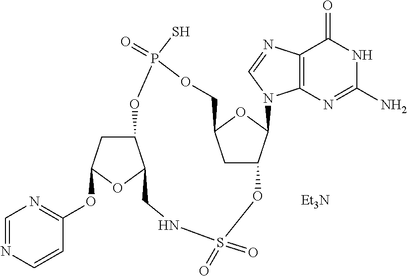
[Et3N].C12CC(OC3=NC=NC=C3)OC1CNS(=O)(=O)OC1CC(OC1N1C3=C(C(=O)NC(N)=N3)N=C1)COP(=O)(S)O2
